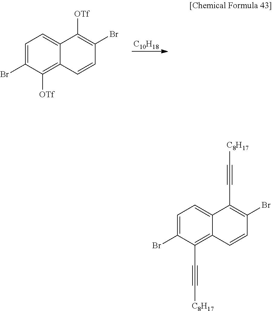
[C10H18].C1=C(Br)C([OTf])=C2C(=C1)C([OTf])=C(Br)C=C2.C1=C(Br)C(C#C[C8H17])=C2C(=C1)C(C#C[C8H17])=C(Br)C=C2
